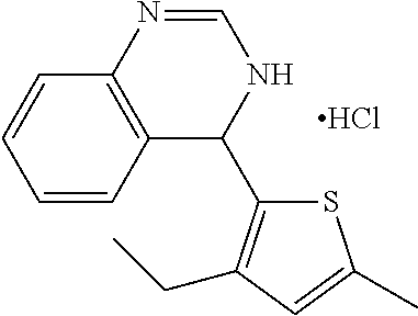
S1C(C2NC=NC3=C2C=CC=C3)=C(CC)C=C1C.Cl
